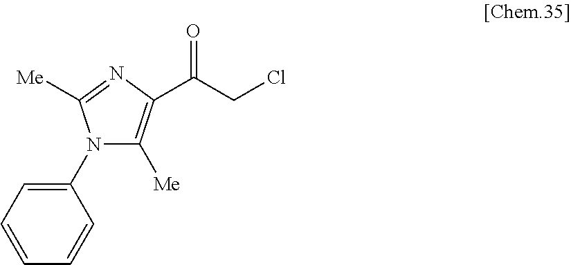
C(=O)(CCl)C1=C([Me])N(C2=CC=CC=C2)C([Me])=N1
